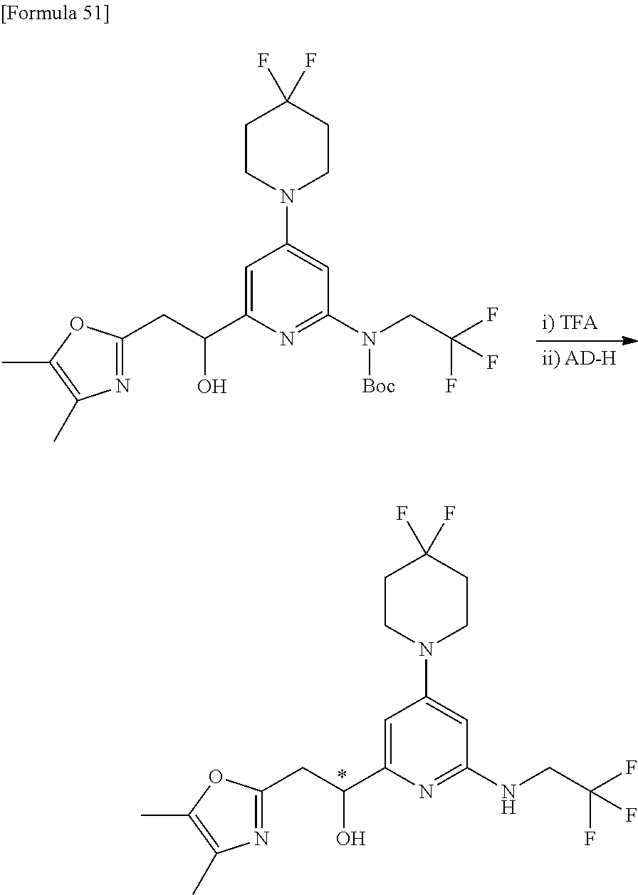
C1=C(C(CC2=NC(C)=C(C)O2)O)N=C(N(CC(F)(F)F)[Boc])C=C1N1CCC(F)(F)CC1.C1=C(C(CC2=NC(C)=C(C)O2)O)N=C(NCC(F)(F)F)C=C1N1CCC(F)(F)CC1
